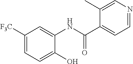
C1([F3C])=CC=C(O)C(NC(C2=CC=NC=C2C)=O)=C1
